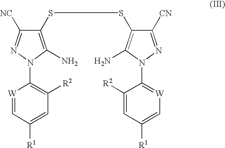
[W]1=CC([R1])=CC([R2])=C1N1N=C([NC])C(SSC2=C(N)N(C3=[W]C=C([R1])C=C3[R2])N=C2[CN])=C1N
